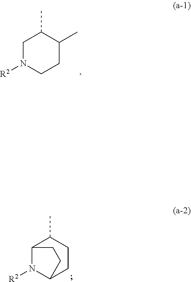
C1N([R2])CCC(C)C1C.C12N([R2])C(CCC1C)CC2
